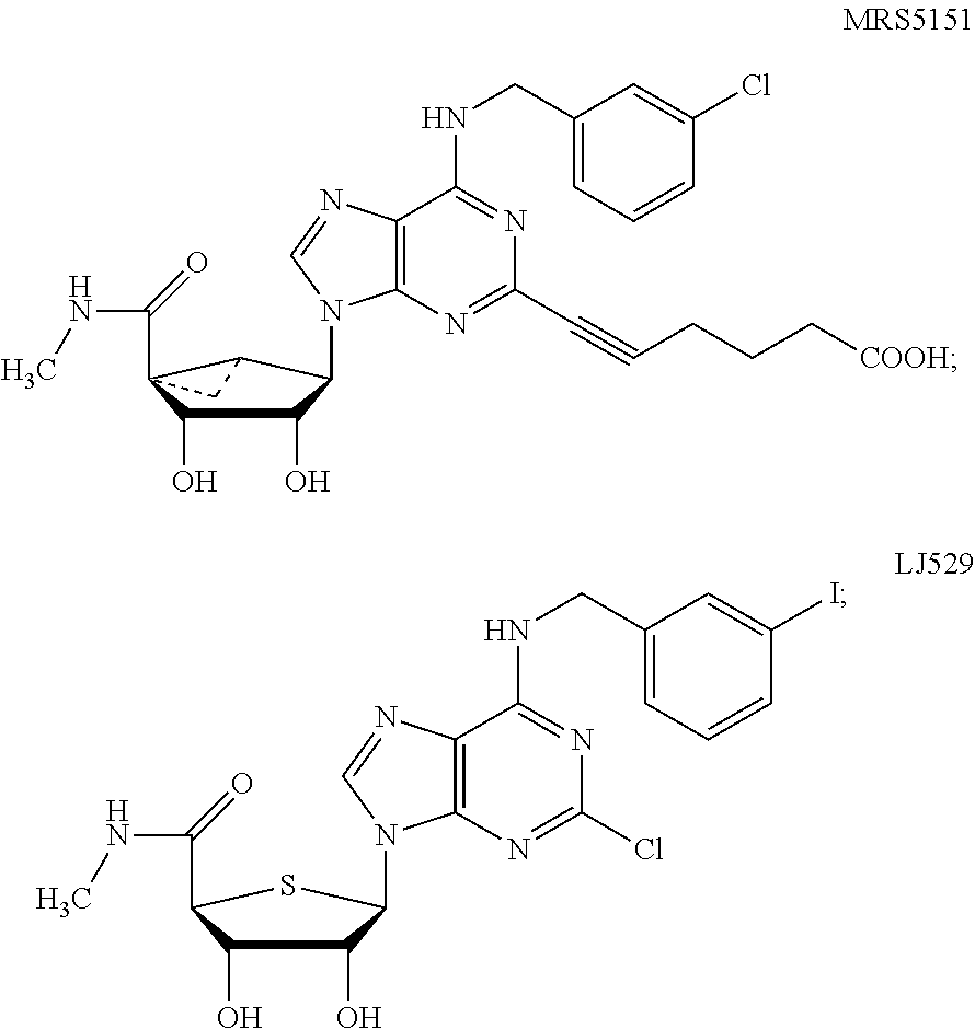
ClC1=NC2=C(N=CN2C2C(O)C(O)C(C(NC)=O)S2)C(NCC2=CC=CC(I)=C2)=N1.C(#CCCC[COOH])C1=NC2=C(N=CN2C2C(O)C(O)C3(C(NC)=O)CC32)C(NCC2=CC=CC(Cl)=C2)=N1
